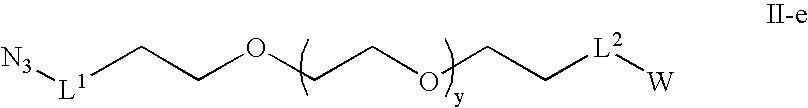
[L1]([N3])CCOCCOCC[L2][W]
